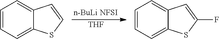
[THF].C1=CC=C2C(=C1)C=CS2.C1=CC=C2C(=C1)C=C(F)S2
